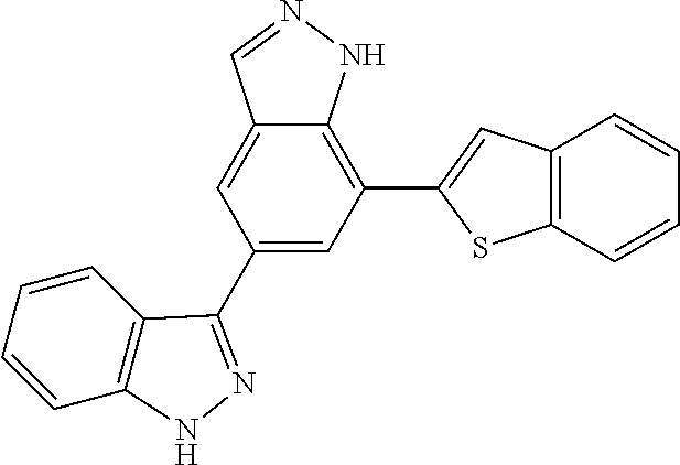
C1(C2=NNC3=C2C=CC=C3)=CC(C2=CC3=C(S2)C=CC=C3)=C2C(=C1)C=NN2
